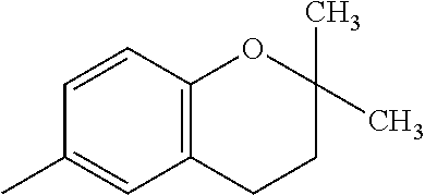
C12=C(C=CC(C)=C1)OC(C)(C)CC2
